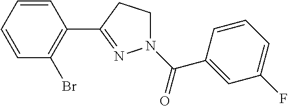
C1=CC=CC(Br)=C1C1=NN(C(=O)C2=CC(F)=CC=C2)CC1
